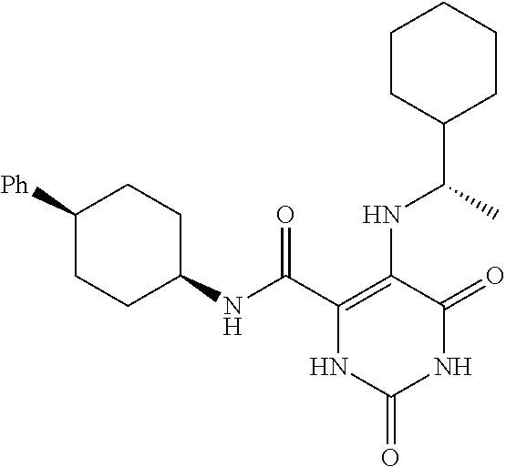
C(C1=C(NC(C)C2CCCCC2)C(=O)NC(=O)N1)(=O)NC1CCC([Ph])CC1
